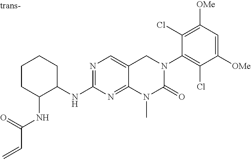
C1C(NC(C=C)=O)C(NC2=NC=C3C(=N2)N(C)C(=O)N(C2=C(Cl)C([OMe])=CC([OMe])=C2Cl)C3)CCC1
